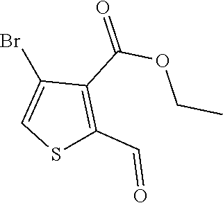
C1=C(Br)C(C(=O)OCC)=C(C=O)S1
